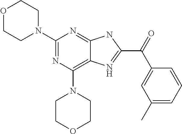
N1(C2=NC(N3CCOCC3)=C3C(=N2)NC(C(C2=CC(C)=CC=C2)=O)=N3)CCOCC1
